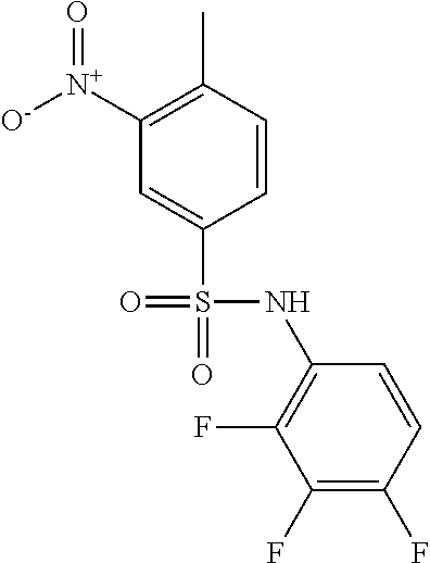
C1([N+]([O-])=O)=C(C)C=CC(S(=O)(NC2=C(F)C(F)=C(F)C=C2)=O)=C1
